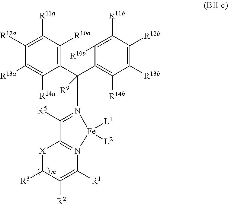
C(N1=C([R5])C2=N(C([R1])=C([R2])C([R3])=[X]2)[Fe]1([L1])[L2])(C1=C([R10a])C([R11a])=C([R12a])C([R13a])=C1[R14a])(C1=C([R14b])C([R13b])=C([R12b])C([R11b])=C1[R10b])[R9]
